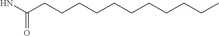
NC(CCCCCCCCCCC)=O
